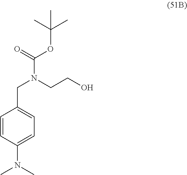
C1=CC(N(C)C)=CC=C1CN(CCO)C(=O)OC(C)(C)C
